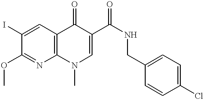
C1(I)=CC2=C(N=C1OC)N(C)C=C(C(NCC1=CC=C(Cl)C=C1)=O)C2=O
